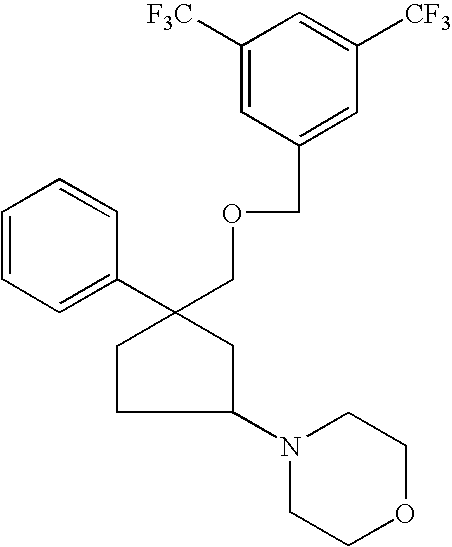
C1(C2(COCC3=CC([CF3])=CC([F3C])=C3)CC(N3CCOCC3)CC2)=CC=CC=C1
